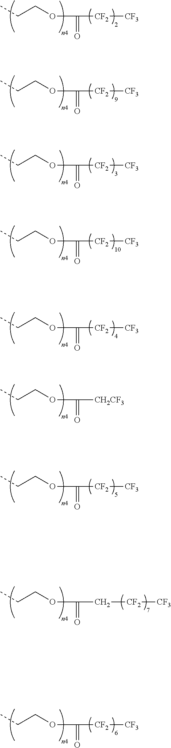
CCCOC(=O)[CF2][CF3].CCCOC(=O)[CF2][CF3].CCCOC(=O)[CF2][CF3].CCCOC(=O)[CF2][CF3].CCCOC(=O)[CF2][CF3].CCCOC(=O)[CF2][CF3].CCCOC(=O)[CH2CF3].CCCOC(=O)C[CF2][CF3].CCCOC(=O)[CF2][CF3]
